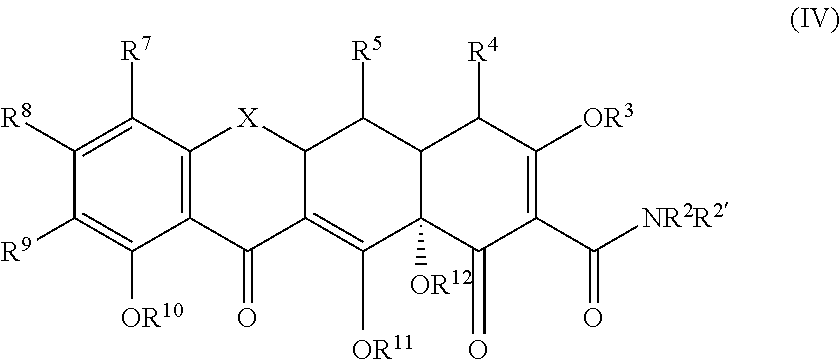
C12=C(C([R7])=C([R8])C([R9])=C1[OR10])[X]C1C(=C([OR11])C3([OR12])C(C1[R5])C([R4])C([OR3])=C(C([NR2R2])=O)C3=O)C2=O
